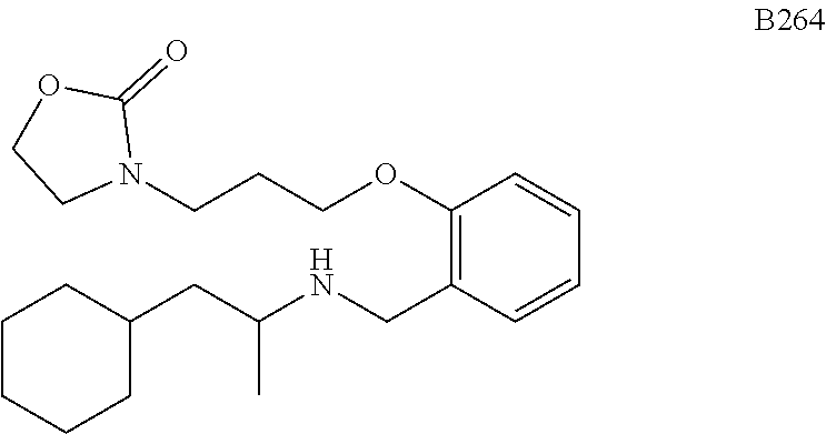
C1CCCC(CC(NCC2=C(OCCCN3C(=O)OCC3)C=CC=C2)C)C1
